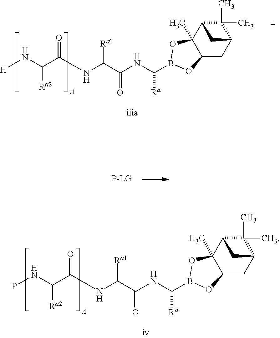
C(NC(C(NC(C([Ra2])NP)=O)[Ra1])=O)([Ra])B1OC2(C)C(CC3C(C)(C)C2C3)O1.C(NC(C(NC(C([Ra2])N[H])=O)[Ra1])=O)([Ra])B1OC2(C)C(CC3C(C)(C)C2C3)O1
